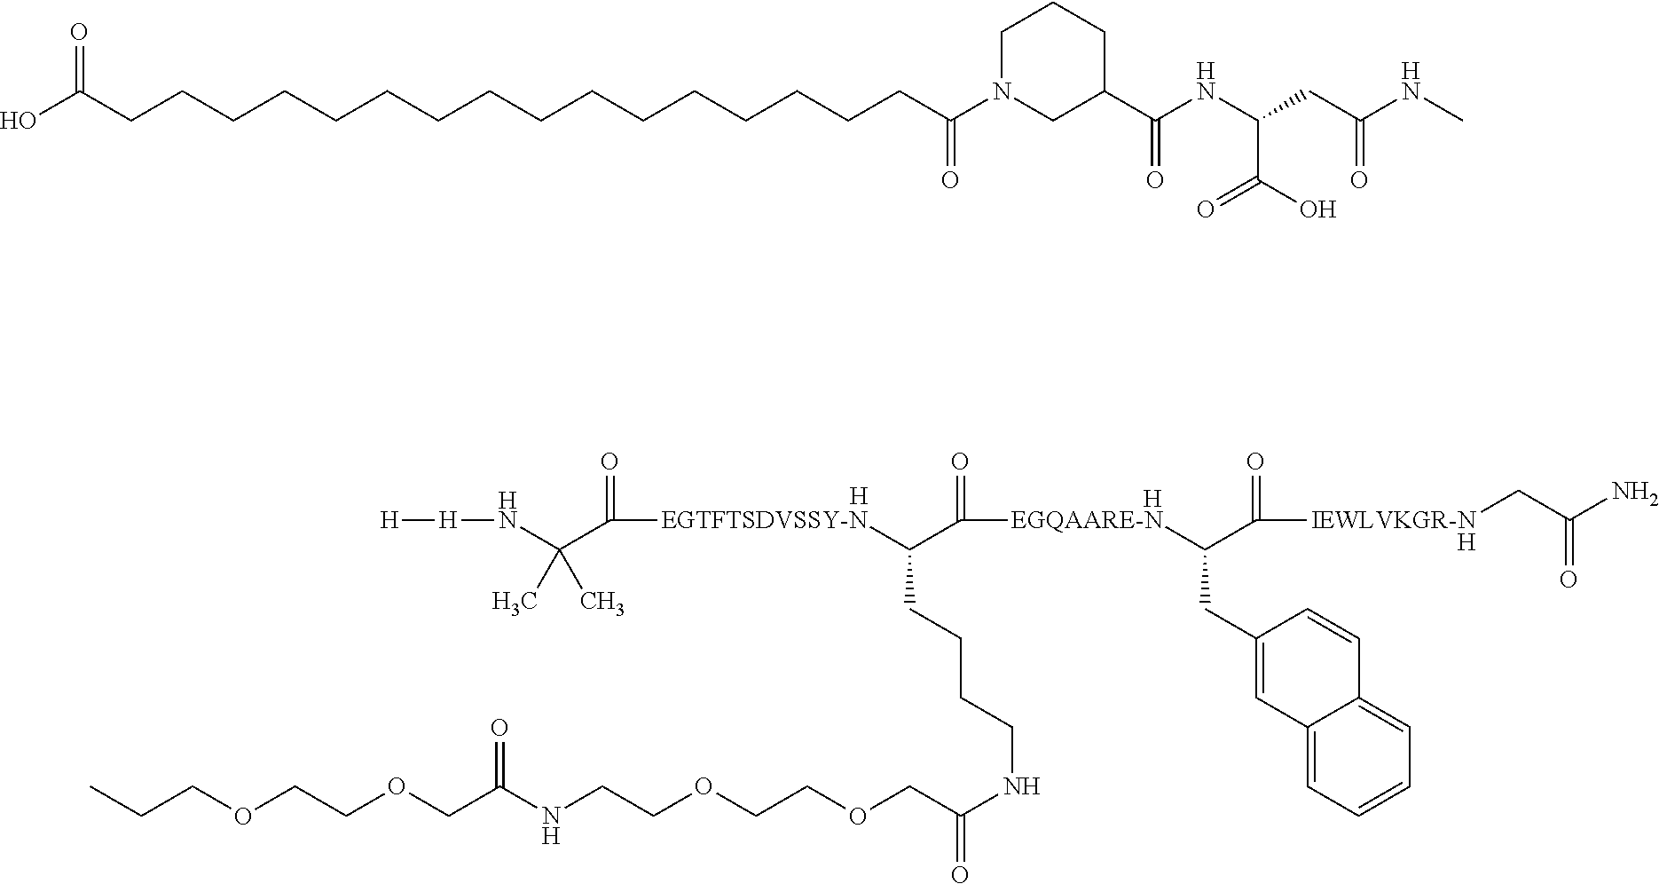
[H].CCCOCCOCC(NCCOCCOCC(NCCCCC(C(=O)[EGQAARE-N]C(C([IEWLVKGR-N]CC(=O)N)=O)CC1=CC2=CC=CC=C2C=C1)[EGTFTSDVSSY-N]C(C(N[H][H])(C)C)=O)=O)=O.[H].[H].OC(CCCCCCCCCCCCCCCCC(N1CC(C(NC(CC(NC)=O)C(O)=O)=O)CCC1)=O)=O
